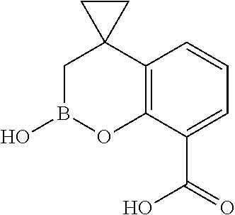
C12=C(C(C(=O)O)=CC=C1)OB(O)CC21CC1
